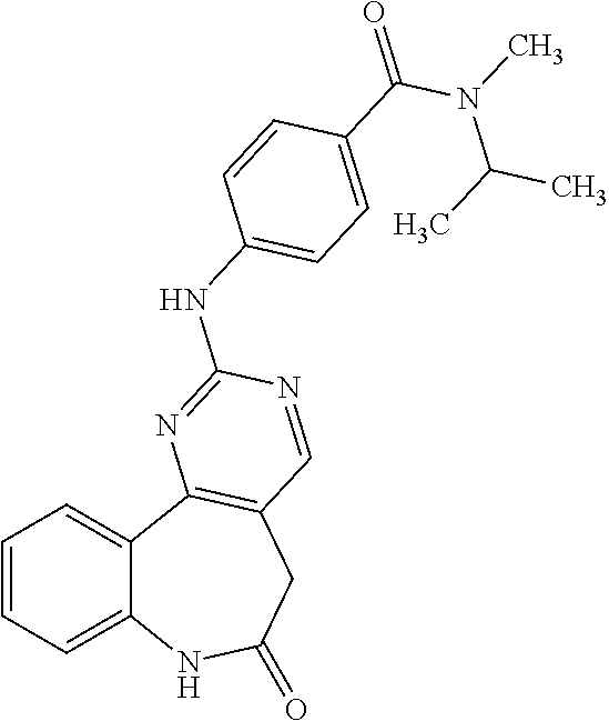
C1=CC=C2C(=C1)C1=C(CC(=O)N2)C=NC(NC2=CC=C(C(=O)N(C)C(C)C)C=C2)=N1
